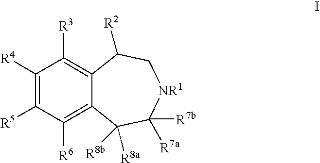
C1([R4])=C([R5])C([R6])=C2C(=C1[R3])C([R2])C[NR1]C([R7a])([R7b])C2([R8a])[R8b]
